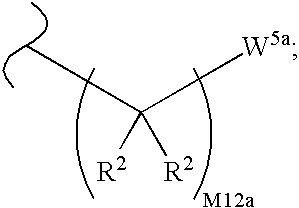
C([R2])([R2])([W5a])C
